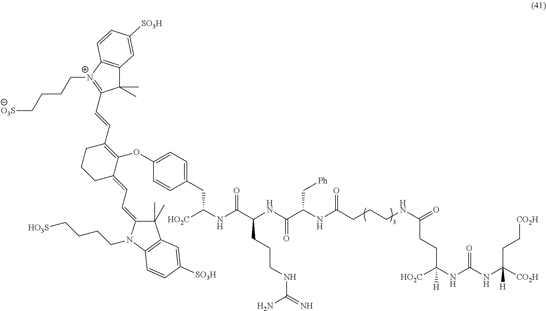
C1(C=CC2=[N+](CCCC[O3S])C3=C(C2(C)C)C=C([SO3H])C=C3)=C(OC2=CC=C(CC(NC(C(NC(C(NC(CCCNC(CCC([HO2C])(NC(NC([CO2H])(CC[CO2H])[H])=O)[H])=O)=O)C[Ph])=O)CCCNC(=N)N)=O)[HO2C])C=C2)C(=CC=C2C(C)(C)C3=C(N2CCCC[HO3S])C=CC([SO3H])=C3)CCC1
